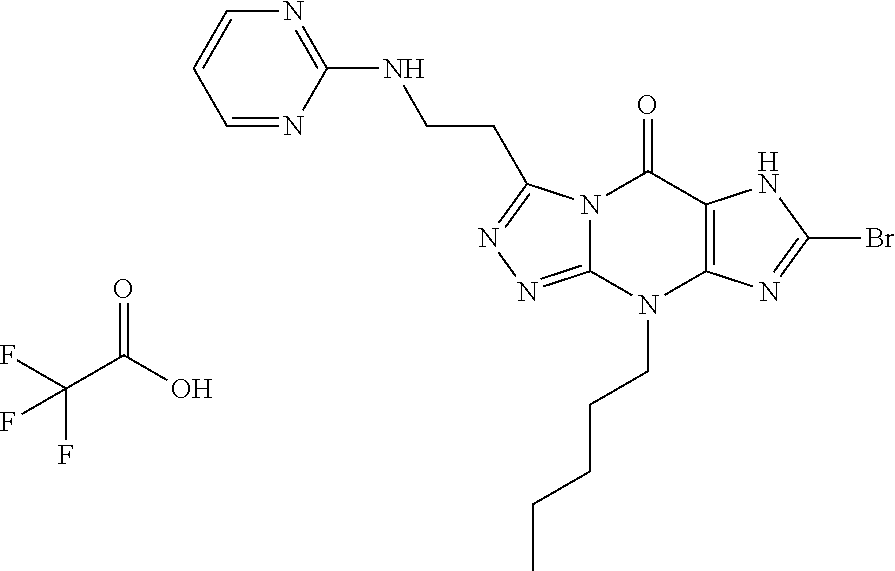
C(C(O)=O)(F)(F)F.N12C(=NN=C1CCNC1=NC=CC=N1)N(CCCCC)C1=C(C2=O)NC(Br)=N1
